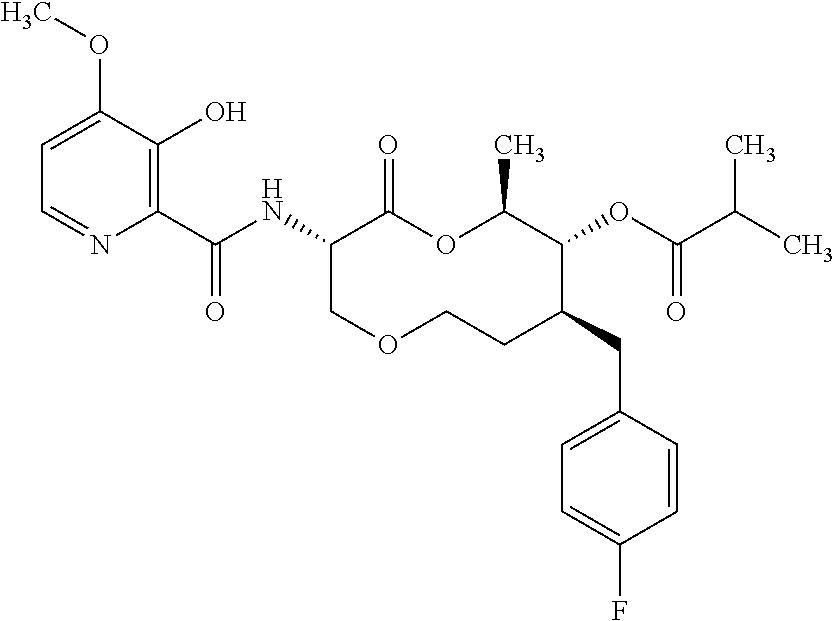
C1(C(NC2C(=O)OC(C)C(OC(C(C)C)=O)C(CC3=CC=C(F)C=C3)CCOC2)=O)=C(O)C(OC)=CC=N1
